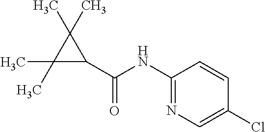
C1(C(=O)NC2=NC=C(Cl)C=C2)C(C)(C)C1(C)C
